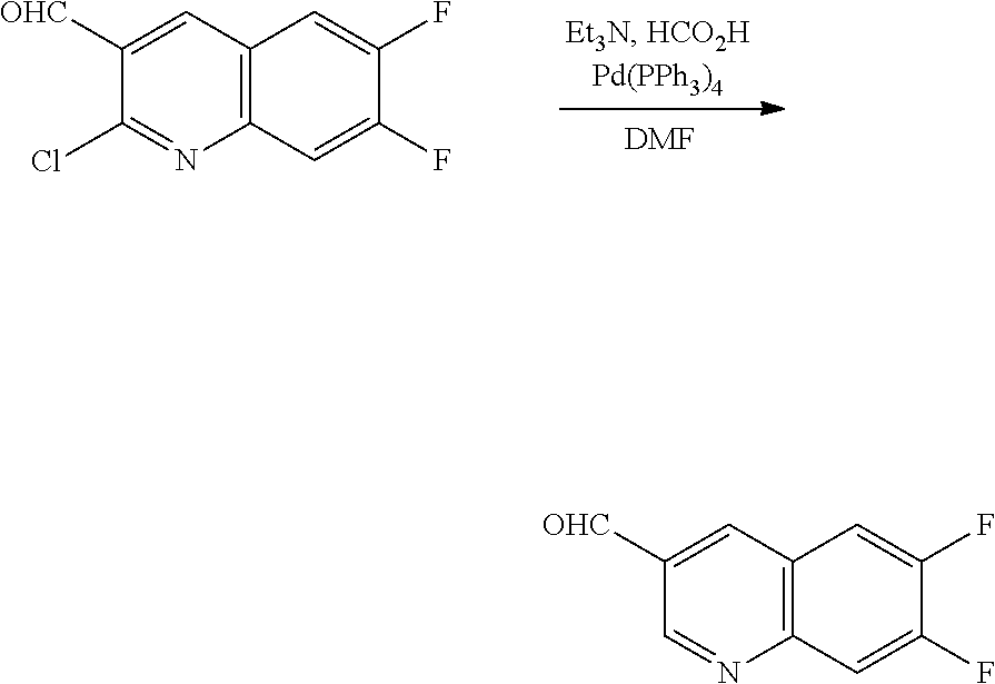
[DMF].C1([OHC])=CC2=C(N=C1Cl)C=C(F)C(F)=C2.C1([OHC])=CC2=C(N=C1)C=C(F)C(F)=C2
